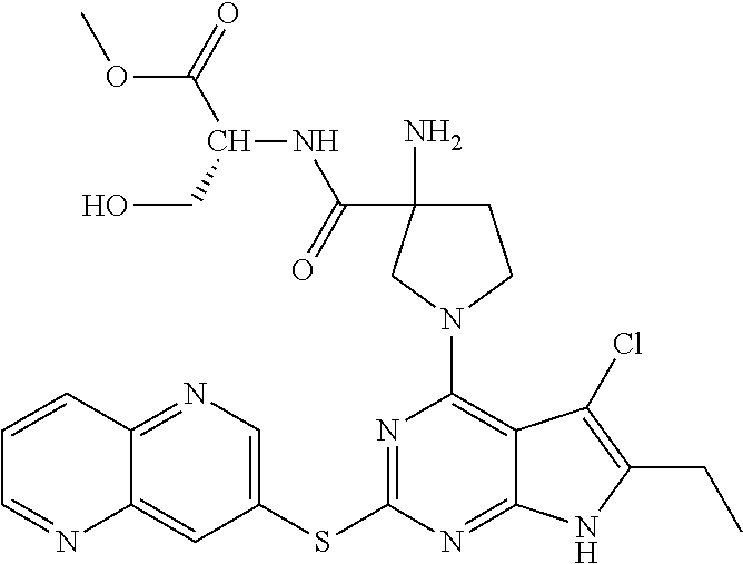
C1(SC2=NC(N3CCC(C(NC(CO)C(OC)=O)=O)(N)C3)=C3C(=N2)NC(CC)=C3Cl)=CN=C2C(=C1)N=CC=C2
